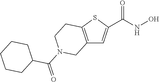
C12=C(SC(C(NO)=O)=C1)CCN(C(=O)C1CCCCC1)C2
